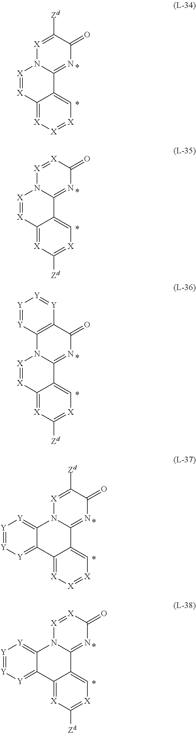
[X]1=C([Zd])C(=O)N=C2N1[X]=[X]C1=[X][X]=[X]C=C21.[X]1=[X]C(=O)N=C2N1[X]=[X]C1=[X]C([Zd])=[X]C=C21.C12=C(C(=O)N=C3N1[X]=[X]C1=[X]C([Zd])=[X]C=C31)[Y]=[Y][Y]=[Y]2.[X]1=C([Zd])C(=O)N=C2N1C1=[Y][Y]=[Y][Y]=C1C1=[X][X]=[X]C=C21.[X]1=[X]C(=O)N=C2N1C1=[Y][Y]=[Y][Y]=C1C1=[X]C([Zd])=[X]C=C21
